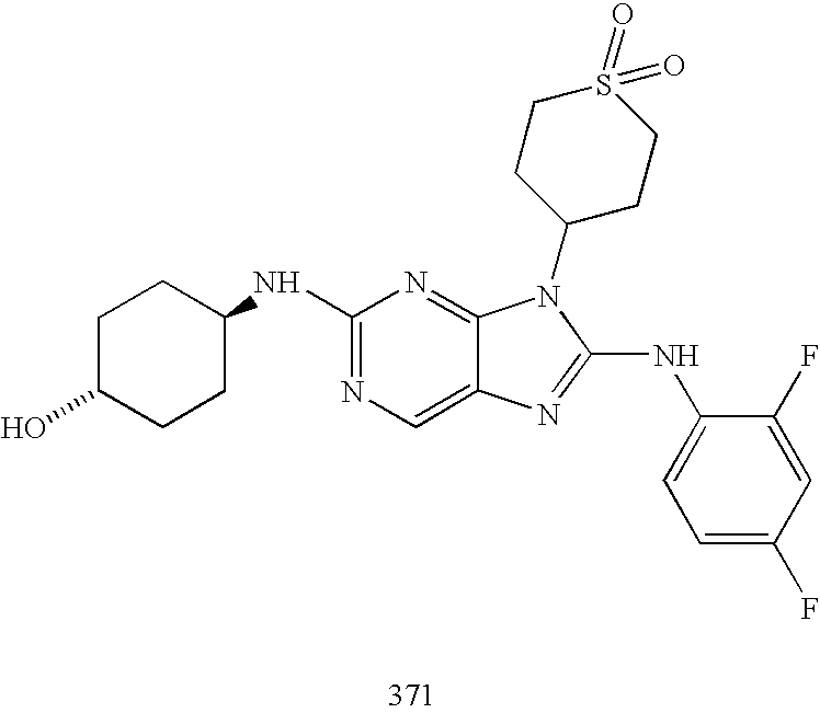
C1(NC2CCC(O)CC2)=NC=C2C(=N1)N(C1CCS(=O)(=O)CC1)C(NC1=CC=C(F)C=C1F)=N2
